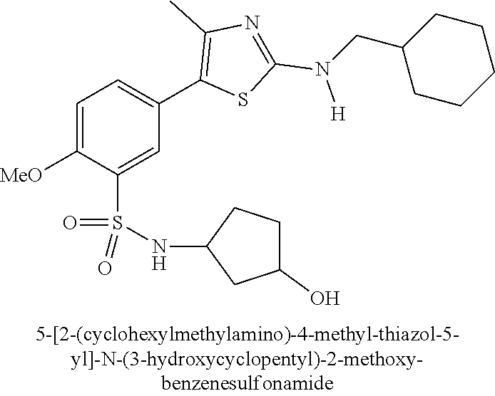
C1=C([MeO])C(S(NC2CC(O)CC2)(=O)=O)=CC(C2=C(C)N=C(N([H])CC3CCCCC3)S2)=C1
